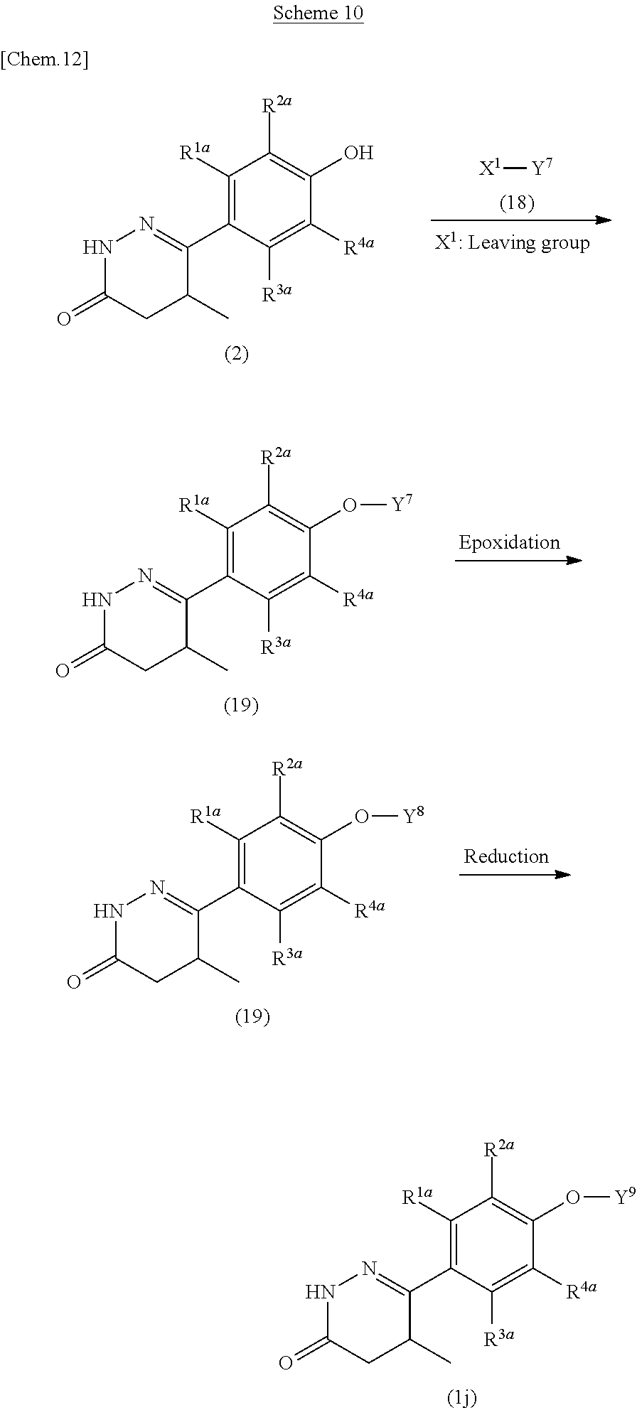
[X1][Y7].C1([R1a])=C(C2=NNC(=O)CC2C)C([R3a])=C([R4a])C(O)=C1[R2a].C1([R1a])=C(C2=NNC(=O)CC2C)C([R3a])=C([R4a])C(O[Y7])=C1[R2a].C1([R1a])=C(C2=NNC(=O)CC2C)C([R3a])=C([R4a])C(O[Y8])=C1[R2a].C1([R1a])=C(C2=NNC(=O)CC2C)C([R3a])=C([R4a])C(O[Y9])=C1[R2a]
